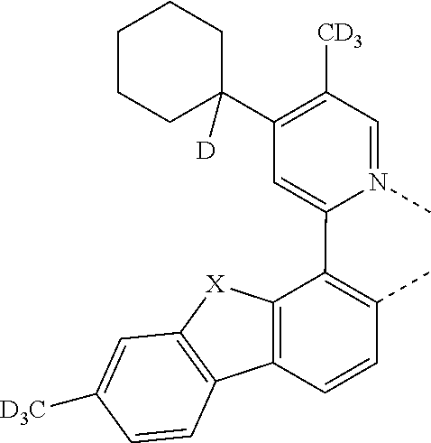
C1=N(C)C(C2=C(C)C=CC3=C2[X]C2=C3C=CC([D3C])=C2)=CC(C2([D])CCCCC2)=C1[CD3]
